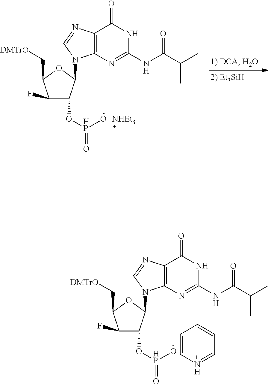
C1(F)C(O[HP](O)=O)C(N2C3=C(C(=O)NC(NC(C(C)C)=O)=N3)N=C2)OC1C[DMTrO].C1(F)C(O[HP](=O)O)C(N2C3=C(C(=O)NC(NC(C(C)C)=O)=N3)N=C2)OC1C[DMTrO].C1=CN=CC=C1
